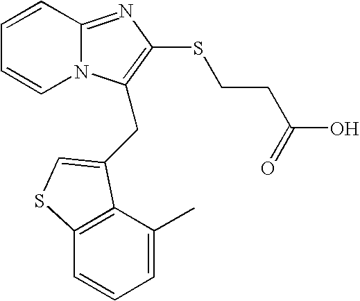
C1=CC2=NC(SCCC(O)=O)=C(CC3=CSC4=C3C(C)=CC=C4)N2C=C1
